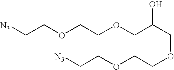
[N3]CCOCCOCC(COCCOCC[N3])O
